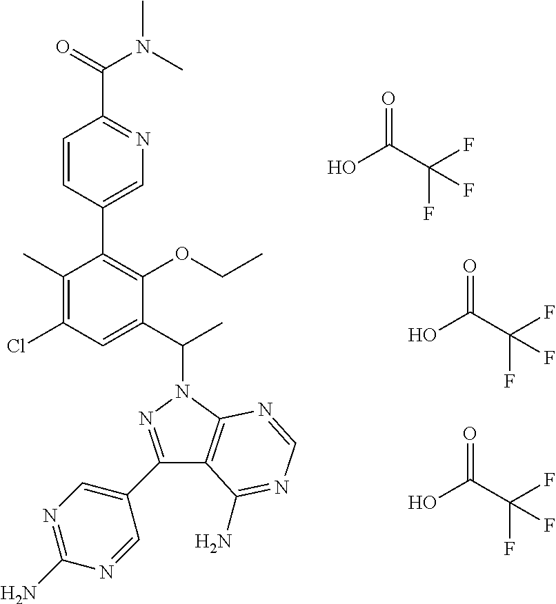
OC(C(F)(F)F)=O.OC(C(F)(F)F)=O.OC(C(F)(F)F)=O.C1(C)=C(Cl)C=C(C(C)N2C3=C(C(C4=CN=C(N)N=C4)=N2)C(N)=NC=N3)C(OCC)=C1C1=CN=C(C(=O)N(C)C)C=C1
